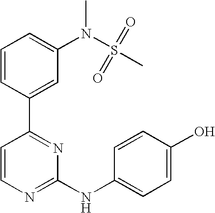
C1=CC(C2=NC(NC3=CC=C(O)C=C3)=NC=C2)=CC(N(S(C)(=O)=O)C)=C1
